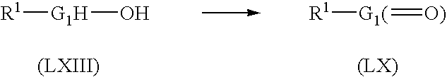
[R1][G1H]O.[R1][G1(]=[O)]
